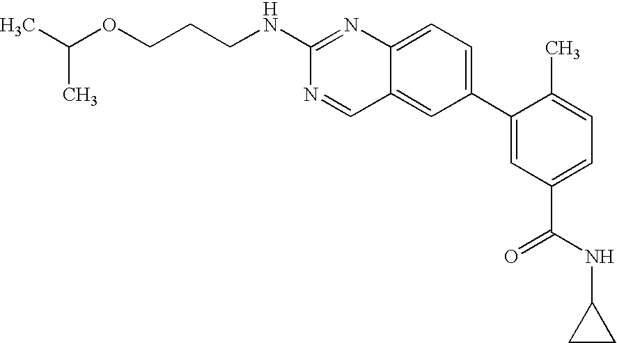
C12=CC=C(C3=CC(C(NC4CC4)=O)=CC=C3C)C=C1C=NC(NCCCOC(C)C)=N2
